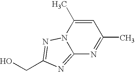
C12=NC(CO)=NN1C(C)=CC(C)=N2
